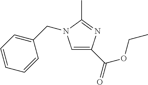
C1=C(C(=O)OCC)N=C(C)N1CC1=CC=CC=C1
